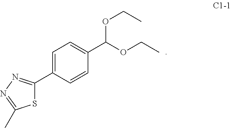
S1C(C2=CC=C(C(OCC)OCC)C=C2)=NN=C1C
